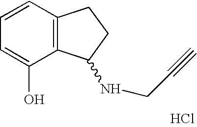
C1(O)=CC=CC2=C1C(NCC#C)CC2.Cl
